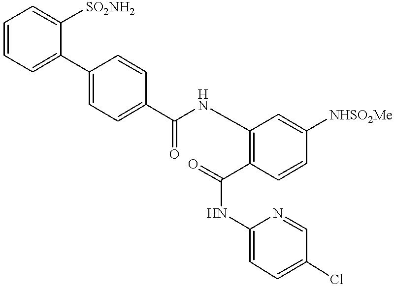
C1=CC=C(C2=CC=C(C(=O)NC3=C(C(NC4=CC=C(Cl)C=N4)=O)C=CC([NHSO2Me])=C3)C=C2)C([SO2NH2])=C1
